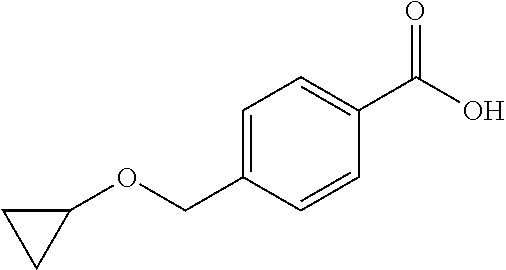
C1(OCC2=CC=C(C(O)=O)C=C2)CC1
